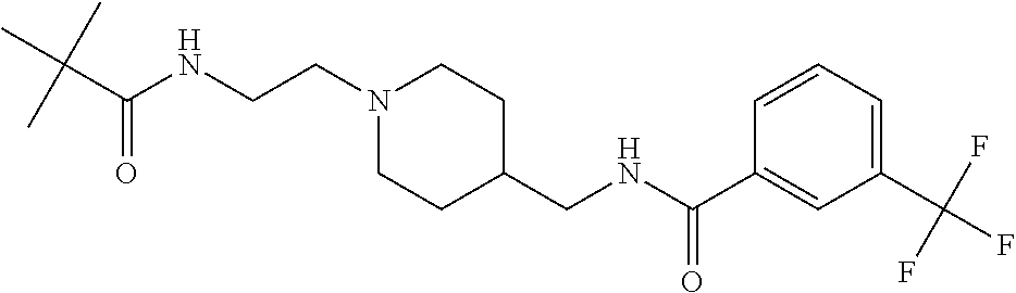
C(NCCN1CCC(CNC(C2=CC(C(F)(F)F)=CC=C2)=O)CC1)(C(C)(C)C)=O
